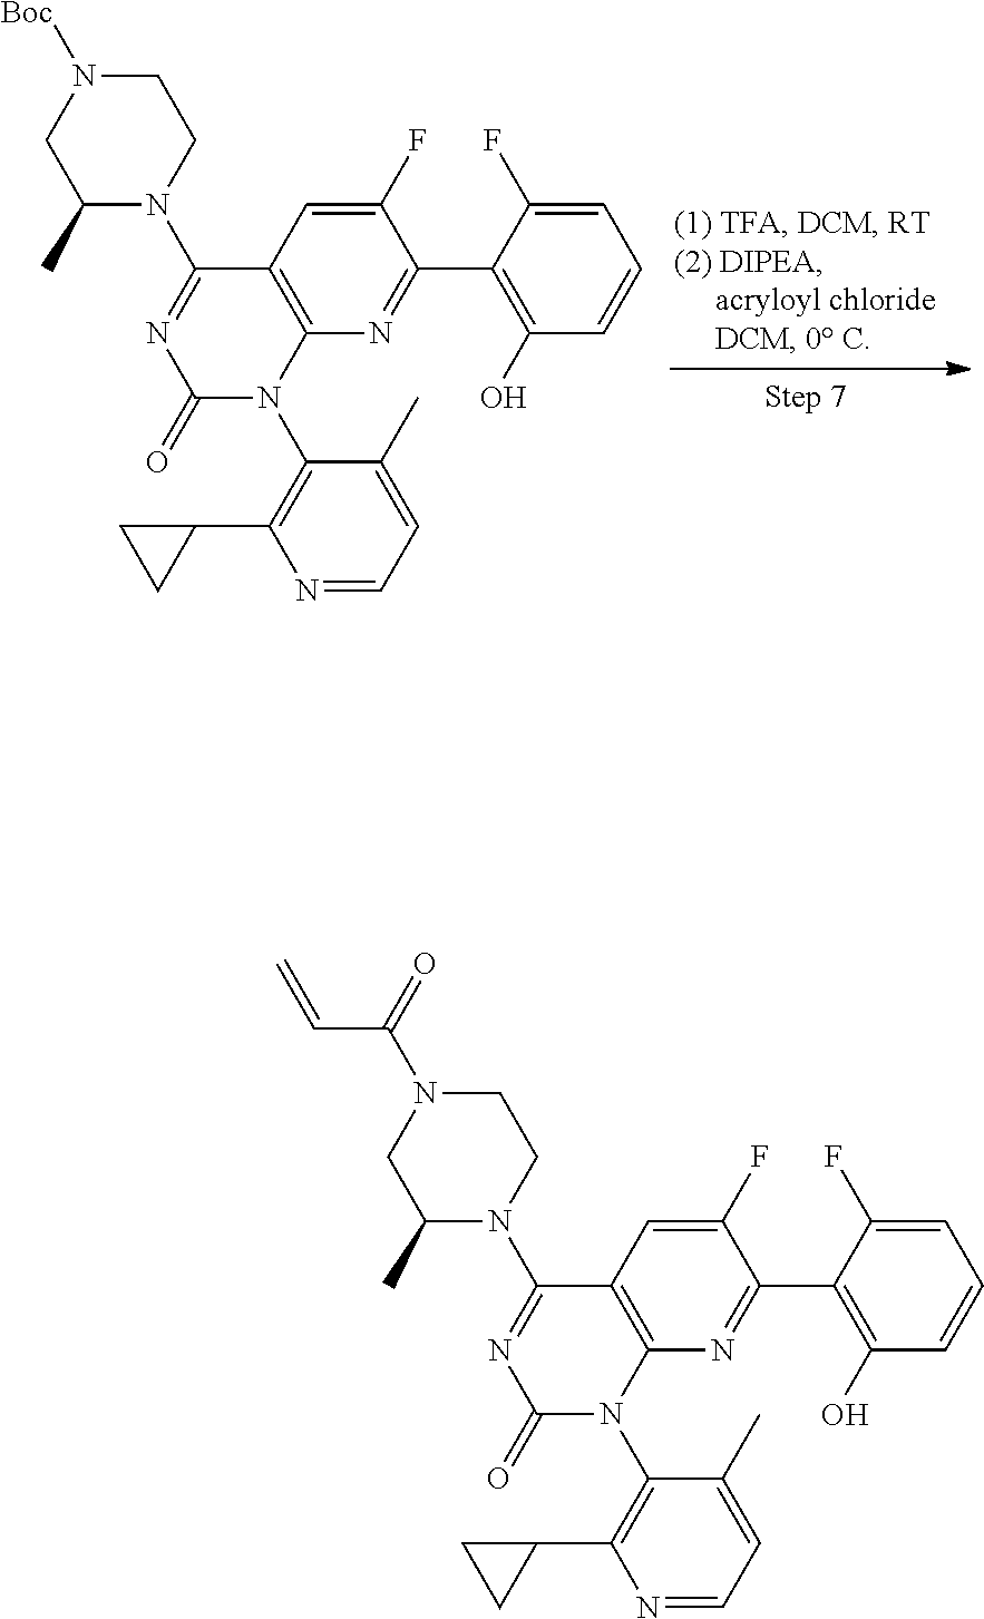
N1=CC=C(C)C(N2C3=C(C(N4CCN([Boc])CC4C)=NC2=O)C=C(F)C(C2=C(O)C=CC=C2F)=N3)=C1C1CC1.N1=CC=C(C)C(N2C3=C(C(N4CCN(C(C=C)=O)CC4C)=NC2=O)C=C(F)C(C2=C(O)C=CC=C2F)=N3)=C1C1CC1
